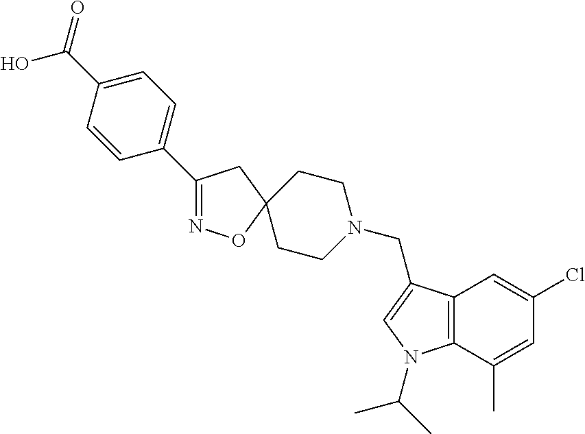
C1(C2=CC=C(C(O)=O)C=C2)=NOC2(C1)CCN(CC1=CN(C(C)C)C3=C1C=C(Cl)C=C3C)CC2
